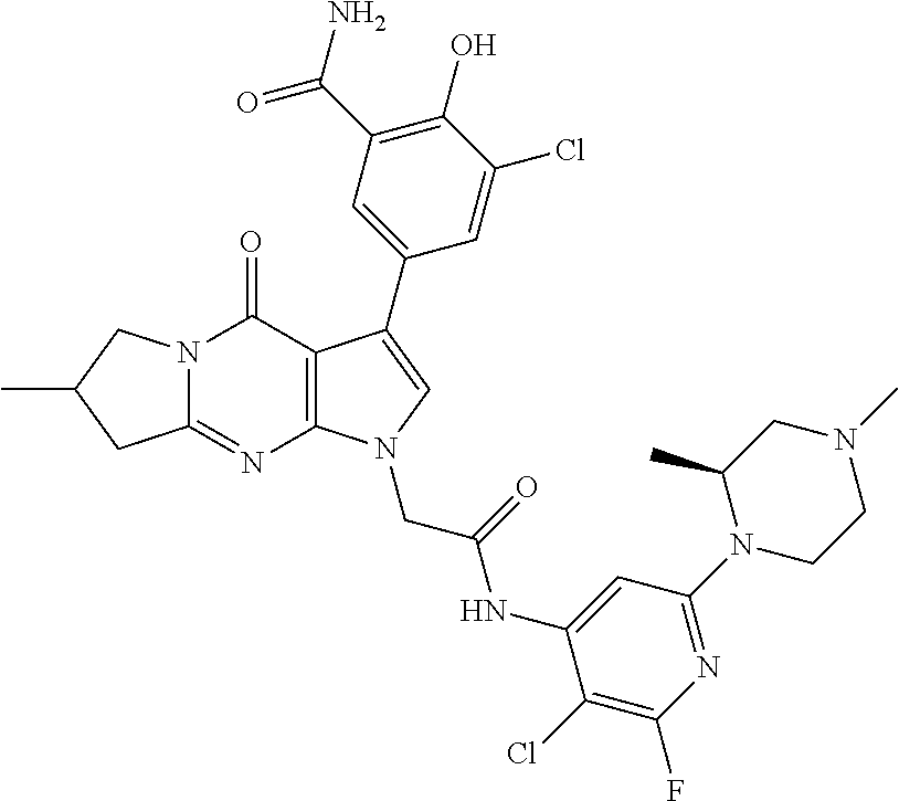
C12=NC3=C(C(=O)N1CC(C)C2)C(C1=CC(C(N)=O)=C(O)C(Cl)=C1)=CN3CC(=O)NC1=CC(N2CCN(C)CC2C)=NC(F)=C1Cl
